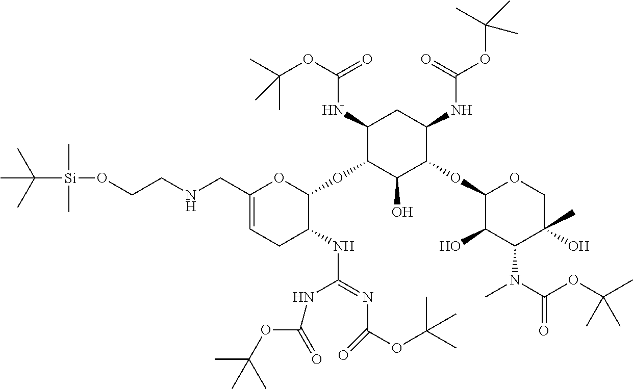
C1(CNCCO[Si](C(C)(C)C)(C)C)=CCC(NC(=NC(OC(C)(C)C)=O)NC(=O)OC(C)(C)C)C(OC2C(O)C(OC3C(O)C(N(C(OC(C)(C)C)=O)C)C(C)(O)CO3)C(NC(OC(C)(C)C)=O)CC2NC(OC(C)(C)C)=O)O1
